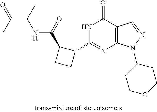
N1C(C2C(C(NC(C(=O)C)C)=O)CC2)=NC2=C(C1=O)C=NN2C1CCOCC1
